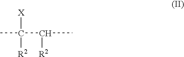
CC(C(C)[R2])([R2])[X]
